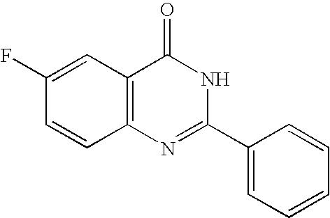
C1=CC=CC(C2=NC3=C(C(=O)N2)C=C(F)C=C3)=C1
